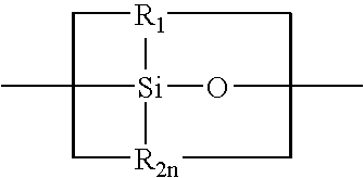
[R1]12[Si]34[R2n](CC3(C)C1)CC(C)(O4)C2
